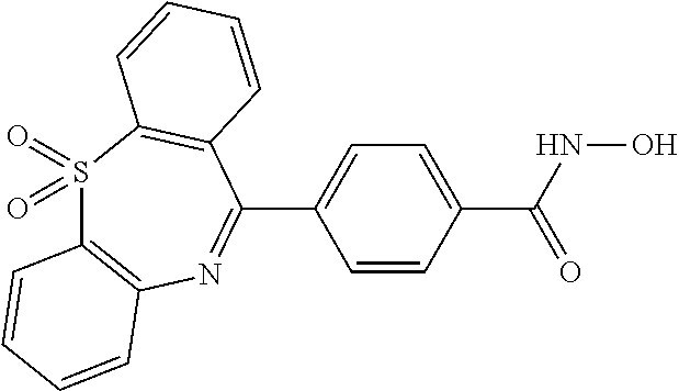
S1(=O)(=O)C2=C(N=C(C3=CC=C(C(NO)=O)C=C3)C3=C1C=CC=C3)C=CC=C2
